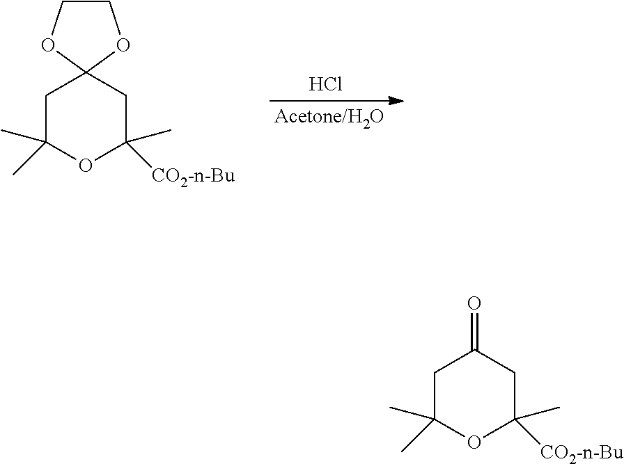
C1C(C)(C)OC([CO2-n-Bu])(C)CC12OCCO2.Cl.C1C(C)(C)OC([CO2-n-Bu])(C)CC1=O
